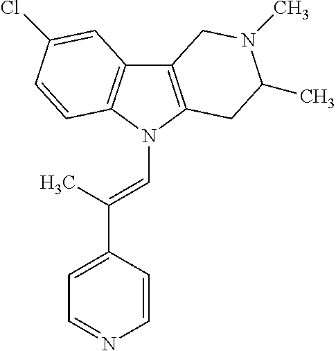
C12=C(N(C=C(C3=CC=NC=C3)C)C3=C1C=C(Cl)C=C3)CC(C)N(C)C2
